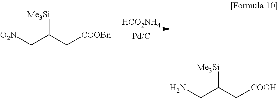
[HCO2NH4].[O2N]CC(C[COOBn])[Me3Si].NCC(C[COOH])[Me3Si]
